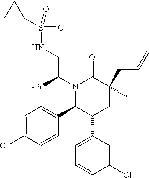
C1=C(Cl)C=CC(C2C(C3=CC=CC(Cl)=C3)CC(CC=C)(C)C(=O)N2C(CNS(=O)(=O)C2CC2)[i-Pr])=C1
